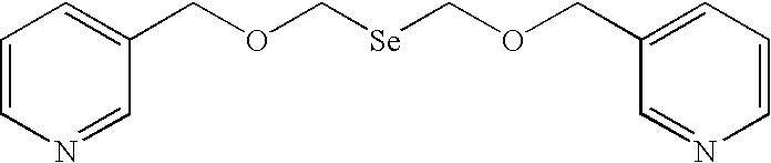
C1=CN=CC(COC[Se]COCC2=CC=CN=C2)=C1
